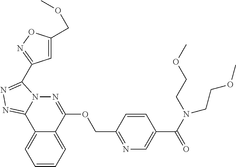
C1=CC=C2C(=C1)C1=NN=C(C3=NOC(COC)=C3)N1N=C2OCC1=NC=C(C(N(CCOC)CCOC)=O)C=C1
